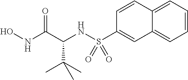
N(C(C(C)(C)C)C(NO)=O)S(C1=CC2=CC=CC=C2C=C1)(=O)=O
